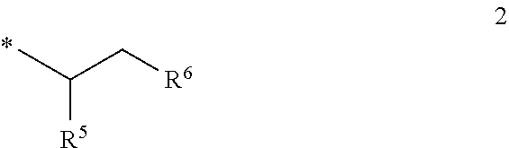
[R5]C(C)C[R6]
